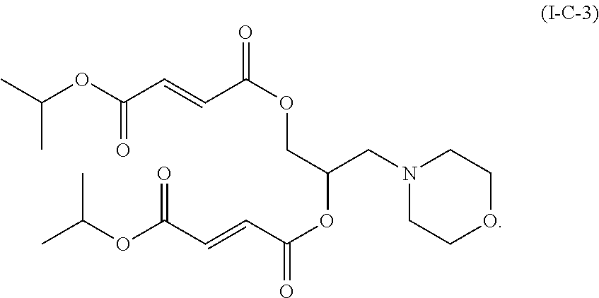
C(OC(C=CC(OCC(CN1CCOCC1)OC(C=CC(OC(C)C)=O)=O)=O)=O)(C)C
